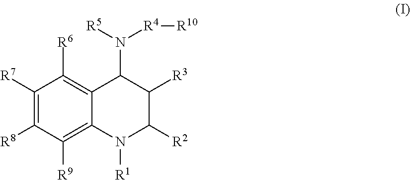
C1([R7])=C([R8])C([R9])=C2C(=C1[R6])C(N([R5])[R4][R10])C([R3])C([R2])N2[R1]
